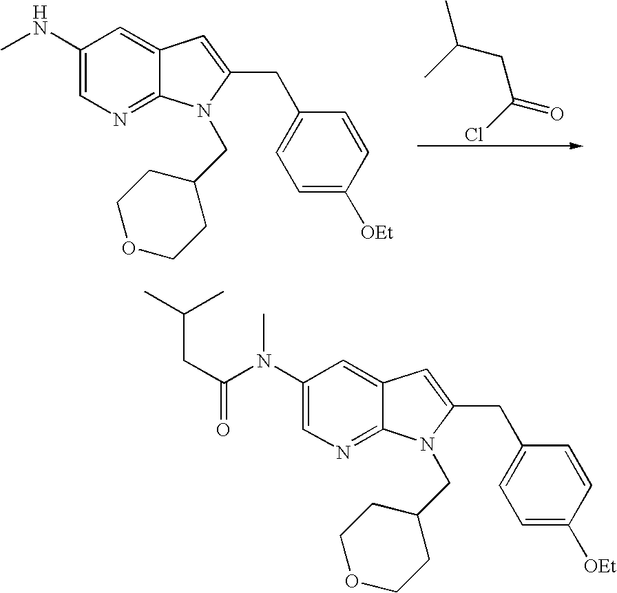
C1(NC)=CN=C2C(=C1)C=C(CC1=CC=C([OEt])C=C1)N2CC1CCOCC1.CC(CC(Cl)=O)C.C1(N(C(CC(C)C)=O)C)=CN=C2C(=C1)C=C(CC1=CC=C([OEt])C=C1)N2CC1CCOCC1
